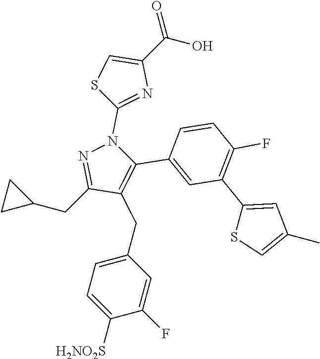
C(C1CC1)C1=NN(C2=NC(C(=O)O)=CS2)C(C2=CC(C3=CC(C)=CS3)=C(F)C=C2)=C1CC1=CC=C([H2NO2S])C(F)=C1
